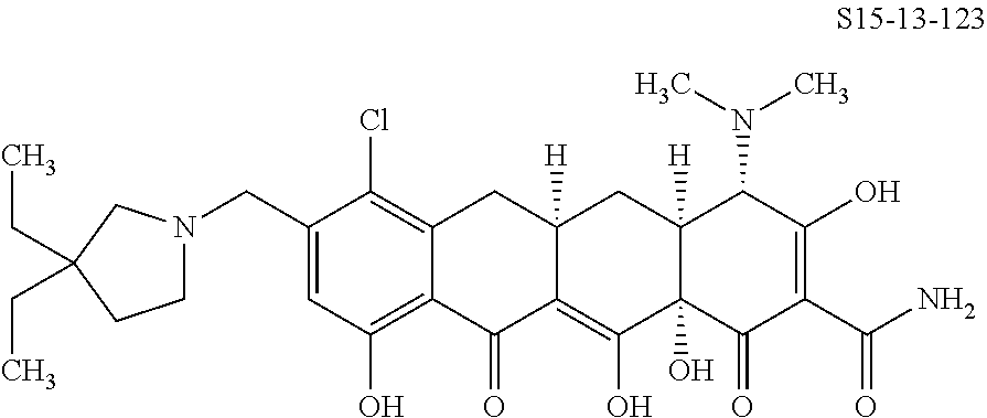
C1(CN2CCC(CC)(CC)C2)=CC(O)=C2C(=C1Cl)CC1([H])C(=C(O)C3(O)C([H])(C1)C(N(C)C)C(O)=C(C(N)=O)C3=O)C2=O
